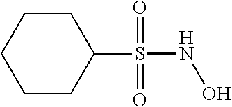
C1CC(S(NO)(=O)=O)CCC1
